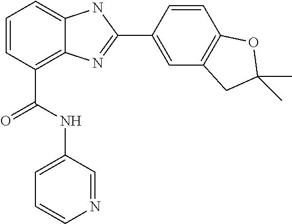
C1=CC(C(NC2=CC=CN=C2)=O)=C2C(=C1)NC(C1=CC3=C(C=C1)OC(C)(C)C3)=N2
